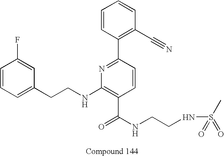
C1=CC=C(CCNC2=C(C(=O)NCCNS(C)(=O)=O)C=CC(C3=C(C#N)C=CC=C3)=N2)C=C1F
